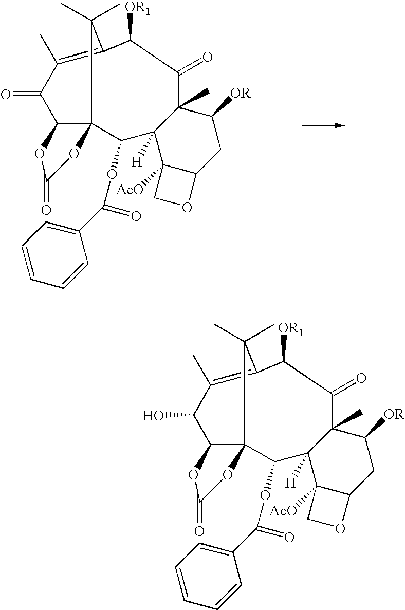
C12([AcO])C(CC([OR])C3(C)C1([H])C(OC(C1=CC=CC=C1)=O)C14C(C(=O)C(C)=C(C([OR1])C3=O)C1(C)C)OC(=O)O4)OC2.C12([AcO])C(CC([OR])C3(C)C1([H])C(OC(C1=CC=CC=C1)=O)C14C(C(O)C(C)=C(C([OR1])C3=O)C1(C)C)OC(=O)O4)OC2
